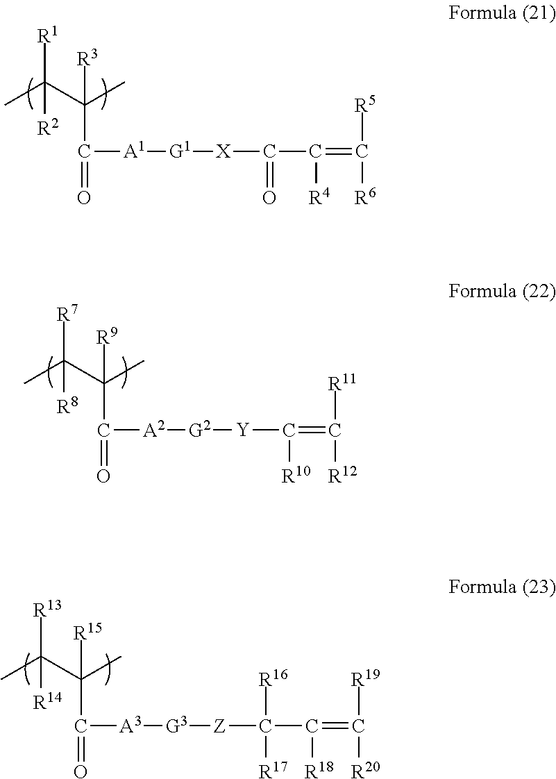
C([A1][G1][X]C(C(=C([R5])[R6])[R4])=O)(=O)C([R3])(C)C(C)([R2])[R1].C([A2][G2][Y]C(=C([R12])[R11])[R10])(=O)C([R9])(C)C(C)([R8])[R7].C([A3][G3][Z]C(C(=C([R19])[R20])[R18])([R17])[R16])(=O)C([R15])(C)C(C)([R14])[R13]
